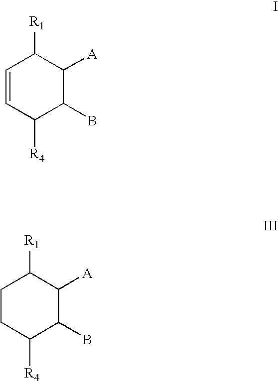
C1=CC([R4])C(B)C([A])C1[R1].C1CC([R4])C(B)C([A])C1[R1]
